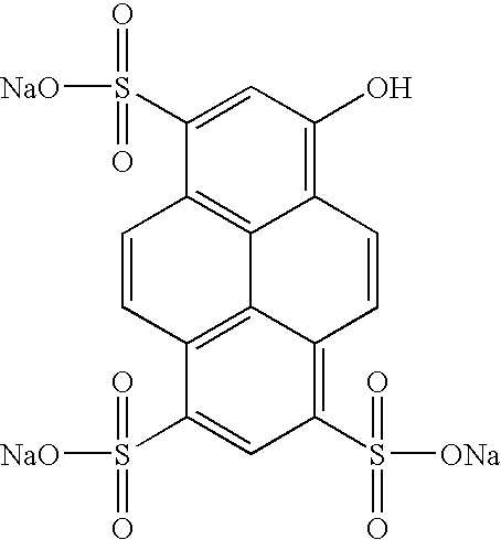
C12=C(O)C=C(S([NaO])(=O)=O)C3=C1C1=C(C=C3)C(S([NaO])(=O)=O)=CC(S([ONa])(=O)=O)=C1C=C2
